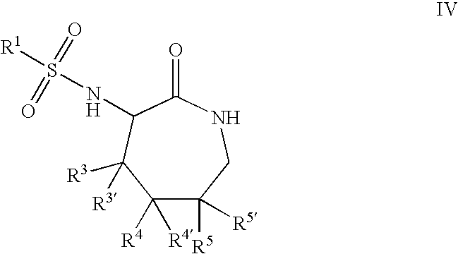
C1([R4])([R4])C([R5])([R5])CNC(=O)C(NS([R1])(=O)=O)C1([R3])[R3]
